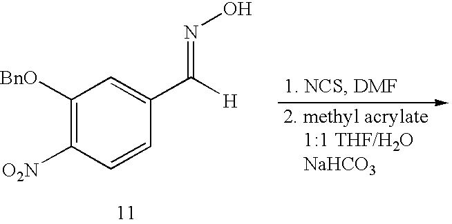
C1([BnO])=C([O2N])C=CC(C([H])=NO)=C1
